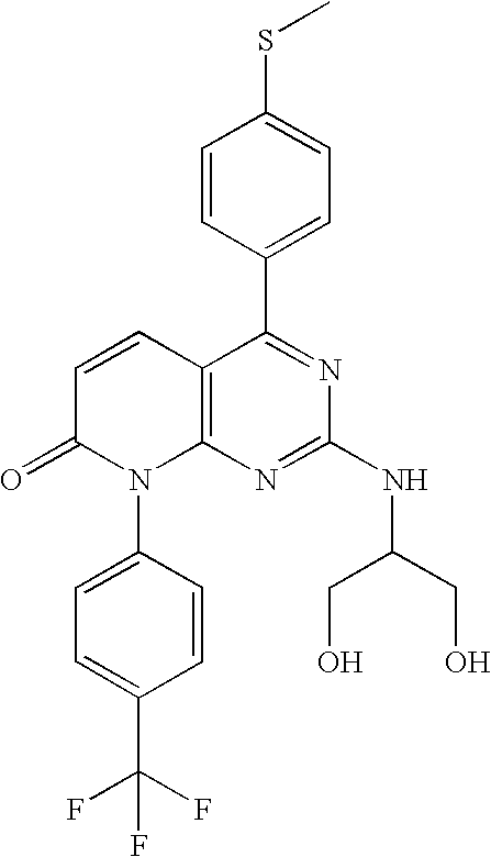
C12=C(N=C(NC(CO)CO)N=C1C1=CC=C(SC)C=C1)N(C1=CC=C(C(F)(F)F)C=C1)C(=O)C=C2
